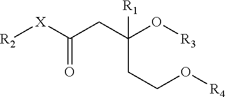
[R2][X]C(CC([R1])(CCO[R4])O[R3])=O
